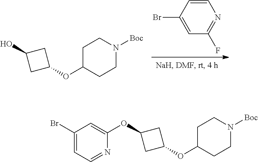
C1=C(Br)C=C(OC2CC(OC3CCN([Boc])CC3)C2)N=C1.C1(F)=NC=CC(Br)=C1.OC1CC(OC2CCN([Boc])CC2)C1
